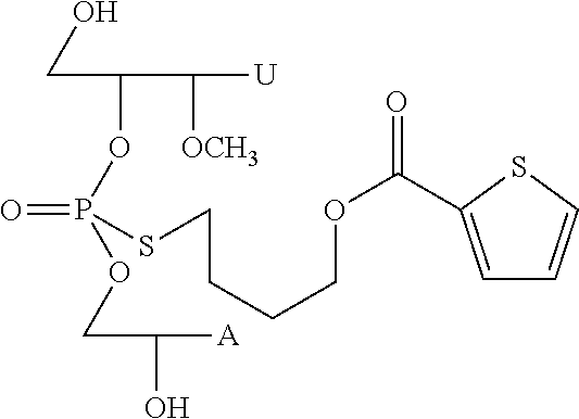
C(C(OP(=O)(SCCCCOC(=O)C1=CC=CS1)OCC([A])O)C([OCH3])[U])O
